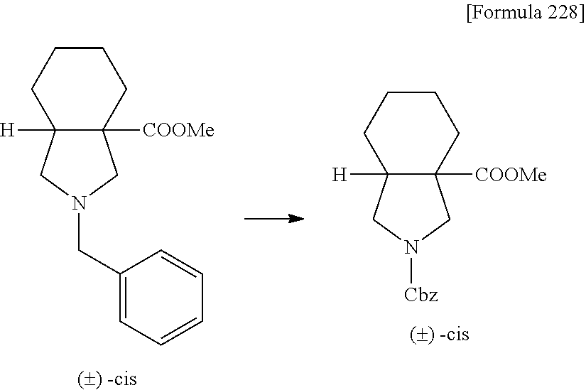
C12([H])C([COOMe])(CN(CC3=CC=CC=C3)C1)CCCC2.C12([H])C([COOMe])(CN([Cbz])C1)CCCC2
